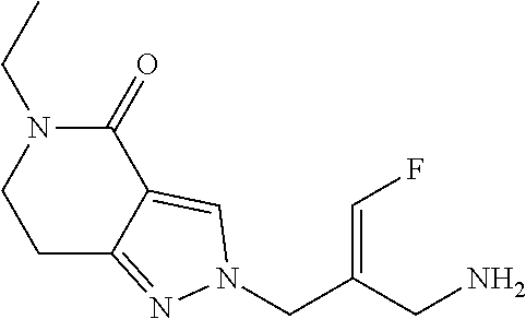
C(=C(CN1C=C2C(=N1)CCN(CC)C2=O)CN)F
